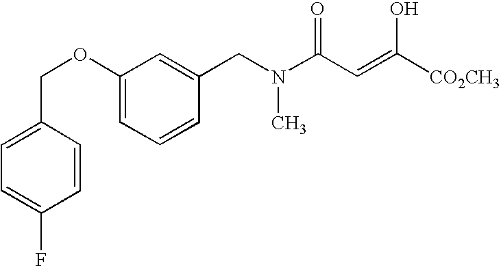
C1=C(COC2=CC=CC(CN(C(C=C([CO2CH3])O)=O)C)=C2)C=CC(F)=C1
